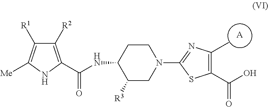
C(NC1C([R3])CN(C2=NC(C)=C(C(O)=O)S2)CC1)(=O)C1=C([R2])C([R1])=C([Me])N1.[A]
